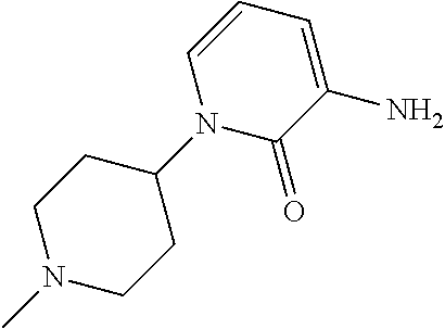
C1(=O)C(N)=CC=CN1C1CCN(C)CC1
